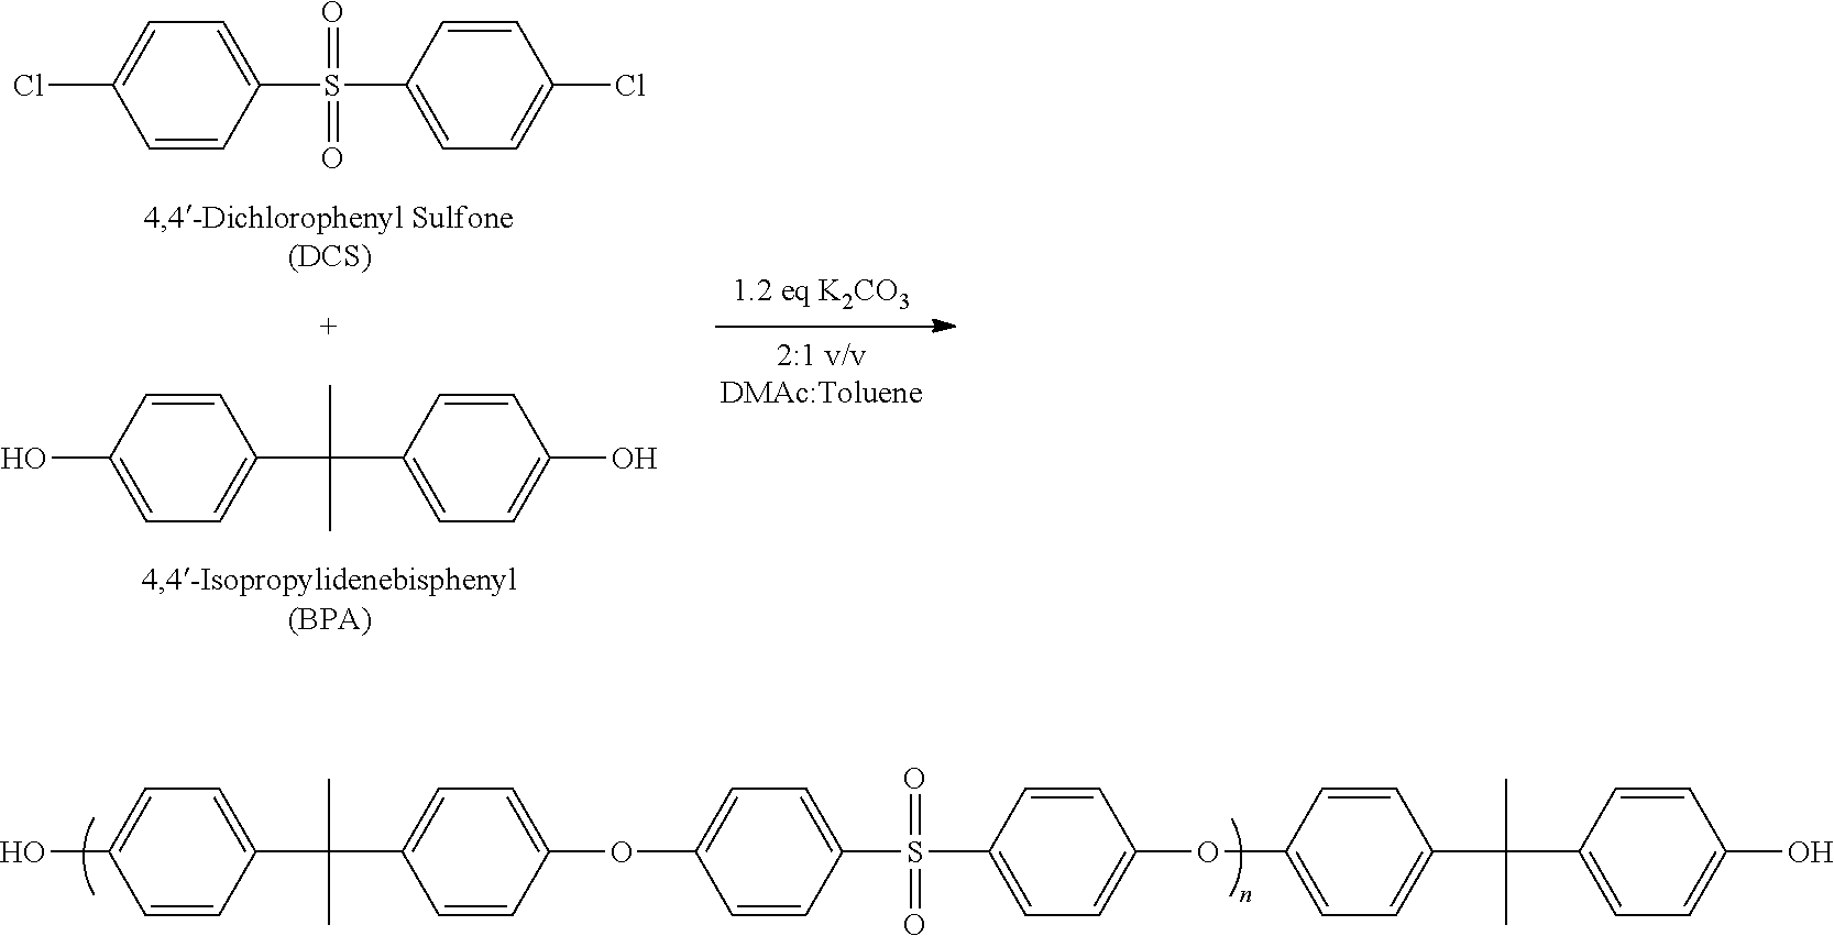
C1=CC(S(C2=CC=C(Cl)C=C2)(=O)=O)=CC=C1Cl.C1=CC(C(C2=CC=C(O)C=C2)(C)C)=CC=C1O.C1=CC(OC2=CC=C(S(C3=CC=C(OC4=CC=C(C(C5=CC=C(O)C=C5)(C)C)C=C4)C=C3)(=O)=O)C=C2)=CC=C1C(C1=CC=C(O)C=C1)(C)C
